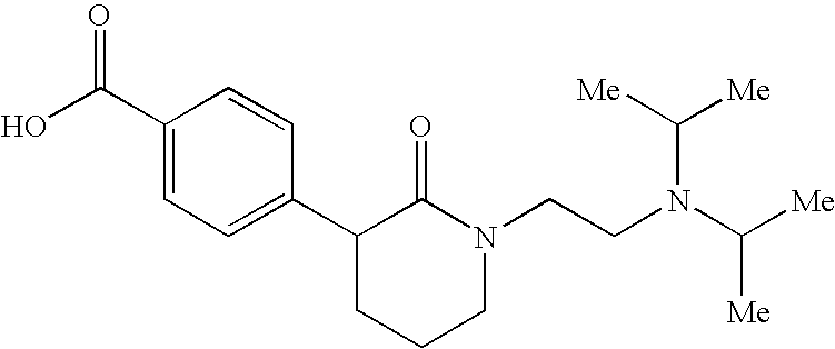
OC(C1=CC=C(C2CCCN(CCN(C([Me])[Me])C([Me])[Me])C2=O)C=C1)=O
